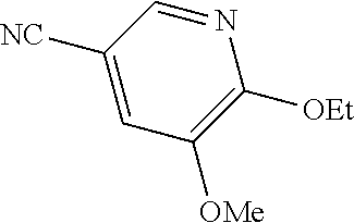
N1=CC([NC])=CC([OMe])=C1[OEt]
